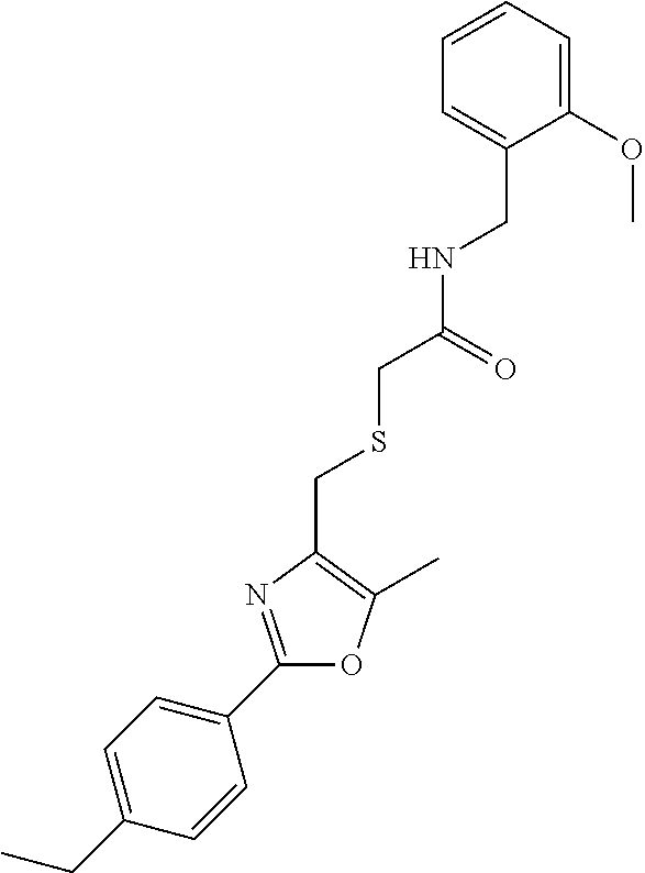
C1(CC)=CC=C(C2=NC(CSCC(NCC3=CC=CC=C3OC)=O)=C(C)O2)C=C1
